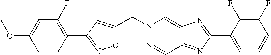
C1=CC(C2=NOC(CN3N=CC4=NC(C5=CC=CC(F)=C5F)=NC4=C3)=C2)=C(F)C=C1OC
